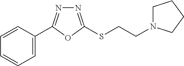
C1=C(C2=NN=C(SCCN3CCCC3)O2)C=CC=C1
